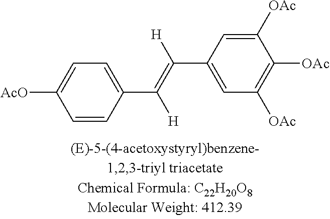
C1=CC(C(=C([H])C2=CC([OAc])=C([OAc])C([OAc])=C2)[H])=CC=C1[AcO]
